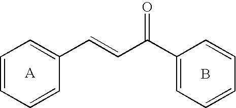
C1=CC=CC(C=CC(=O)C2=CC=CC=C2)=C1.B
